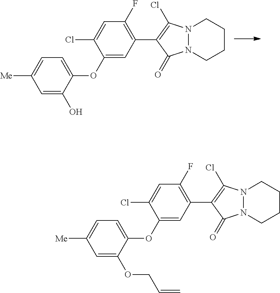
C1(OC2=CC=C([Me])C=C2O)=CC(C2=C(Cl)N3N(C2=O)CCCC3)=C(F)C=C1Cl.C1(OC2=CC=C([Me])C=C2OCC=C)=CC(C2=C(Cl)N3N(C2=O)CCCC3)=C(F)C=C1Cl
